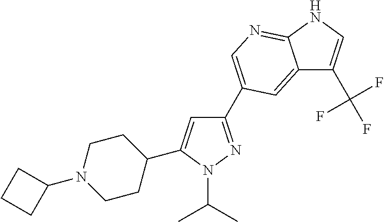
C1(C2=CN=C3C(=C2)C(C(F)(F)F)=CN3)=NN(C(C)C)C(C2CCN(C3CCC3)CC2)=C1
